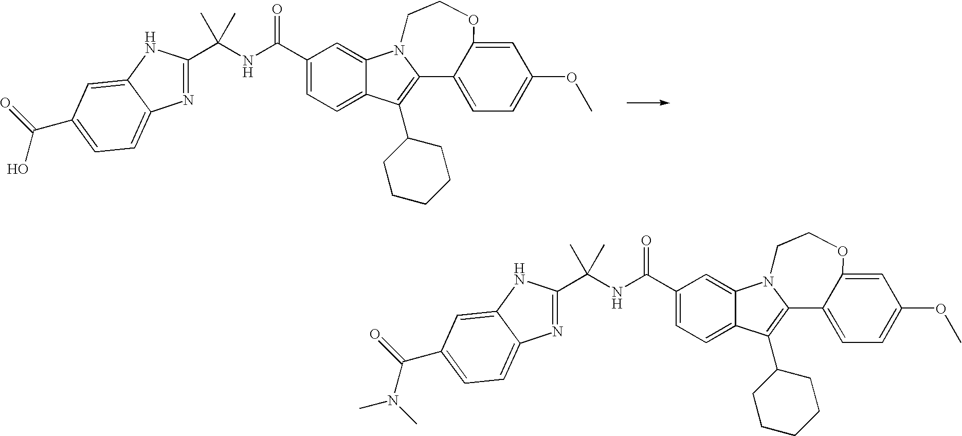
C(C1=CC=C2C(=C1)N1C(=C2C2CCCCC2)C2=CC=C(OC)C=C2OCC1)(NC(C)(C)C1=NC2=CC=C(C(O)=O)C=C2N1)=O.C(C1=CC=C2C(=C1)N1C(=C2C2CCCCC2)C2=CC=C(OC)C=C2OCC1)(NC(C)(C)C1=NC2=CC=C(C(N(C)C)=O)C=C2N1)=O
